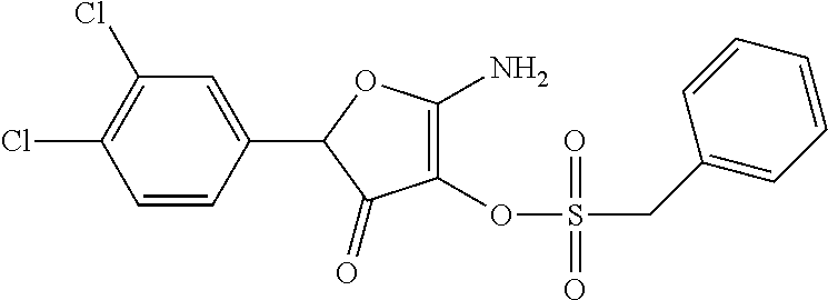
C1=CC(C2C(=O)C(OS(CC3=CC=CC=C3)(=O)=O)=C(N)O2)=CC(Cl)=C1Cl
